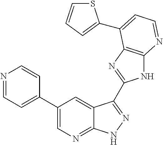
C1(C2=CC=NC=C2)=CN=C2C(=C1)C(C1=NC3=C(N1)N=CC=C3C1=CC=CS1)=NN2
